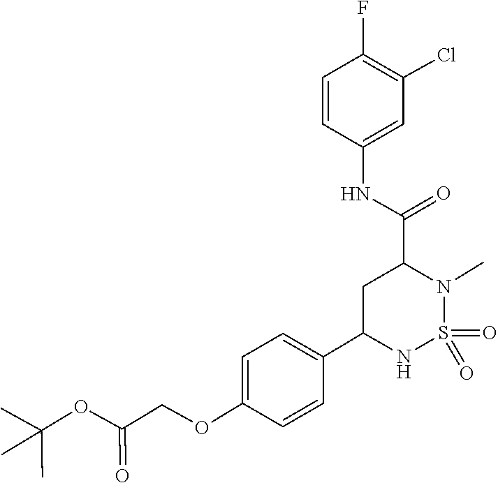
O=S1(=O)N(C)C(C(NC2=CC(Cl)=C(F)C=C2)=O)CC(C2=CC=C(OCC(OC(C)(C)C)=O)C=C2)N1
